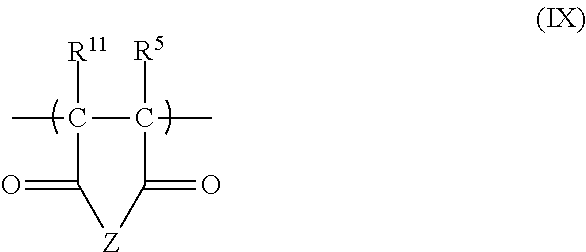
C1(C)([R11])C(C)([R5])C(=O)[Z]C1=O
